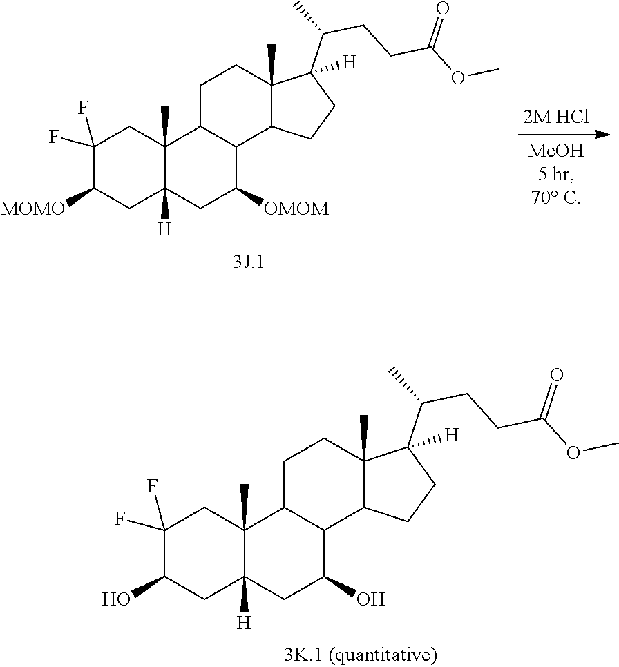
C12(C)C([H])(CC([OMOM])C3C1CCC1(C)C3CCC1(C(C)CCC(OC)=O)[H])CC([MOMO])C(F)(F)C2.C12(C)C([H])(CC(O)C3C1CCC1(C)C3CCC1(C(C)CCC(OC)=O)[H])CC(O)C(F)(F)C2
